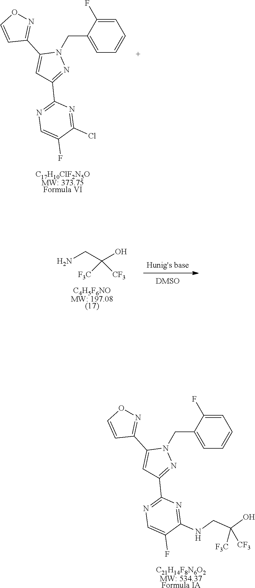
C1=C(F)C(CN2C(C3=NOC=C3)=CC(C3=NC=C(F)C(NCC([F3C])(O)[CF3])=N3)=N2)=CC=C1.[C21H14F8N6O2MW: 534.37Formula IA].C1=C(F)C(CN2C(C3=NOC=C3)=CC(C3=NC=C(F)C(Cl)=N3)=N2)=CC=C1.[C17H10ClF2N5OMW: 373.75Formula VI].[Hunig's base].[DMSO].NCC([F3C])(O)[CF3].[C4H5F6NOMW: 197.08(17)]
